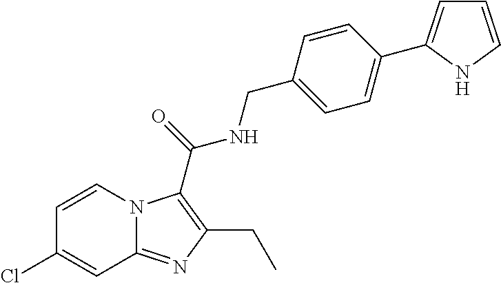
C1=CN2C(=NC(CC)=C2C(=O)NCC2=CC=C(C3=CC=CN3)C=C2)C=C1Cl
